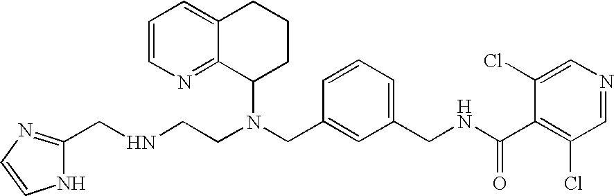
N(CC1=CC(CNC(C2=C(Cl)C=NC=C2Cl)=O)=CC=C1)(C1CCCC2=CC=CN=C12)CCNCC1=NC=CN1
